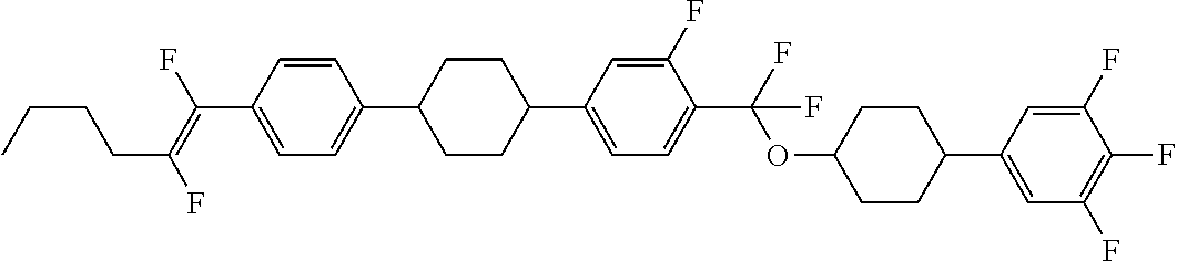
C1=CC(C2CCC(C3=CC=C(C(OC4CCC(C5=CC(F)=C(F)C(F)=C5)CC4)(F)F)C(F)=C3)CC2)=CC=C1C(=C(F)CCCC)F
